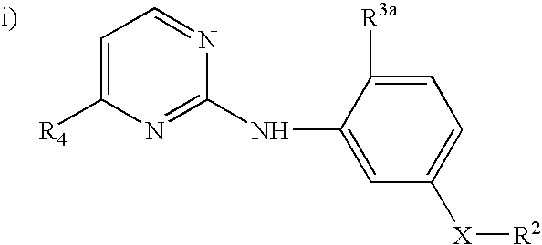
C1=C([R4])N=C(NC2=CC([X][R2])=CC=C2[R3a])N=C1
